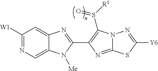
C12=CN=C([W1])C=C1N=C(C1=C(S([R1])=O)N3C(=N1)SC([Y6])=N3)N2[Me]
